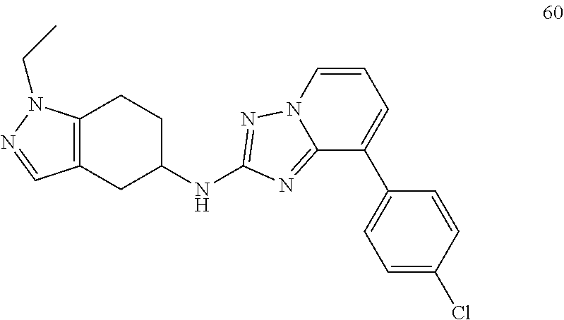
C12=C(CC(NC3=NN4C(=N3)C(C3=CC=C(Cl)C=C3)=CC=C4)CC1)C=NN2CC
